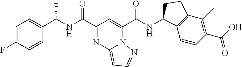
C(C1=NC2=CC=NN2C(C(NC2C3=C(C(C)=C(C(O)=O)C=C3)CC2)=O)=C1)(=O)NC(C1=CC=C(F)C=C1)C
